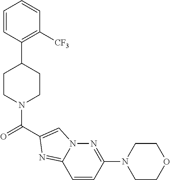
C1=CC(C2CCN(C(=O)C3=CN4N=C(N5CCOCC5)C=CC4=N3)CC2)=C([CF3])C=C1
